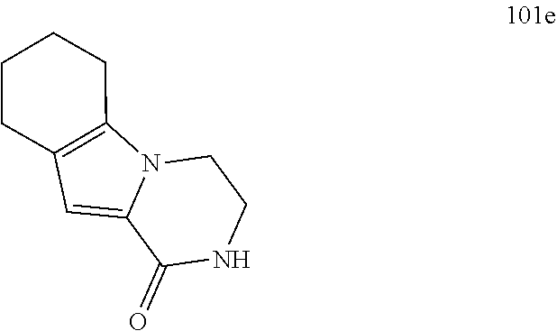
C12=CC3=C(N1CCNC2=O)CCCC3
